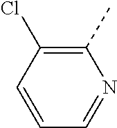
C1(C)=C(Cl)C=CC=N1
